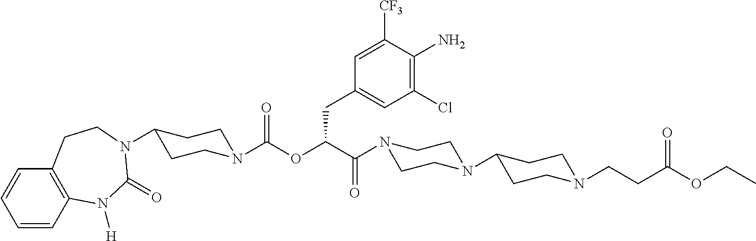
C1=CC2=C(C=C1)CCN(C1CCN(C(=O)OC(CC3=CC(Cl)=C(N)C([CF3])=C3)C(=O)N3CCN(C4CCN(CCC(OCC)=O)CC4)CC3)CC1)C(=O)N2[H]
